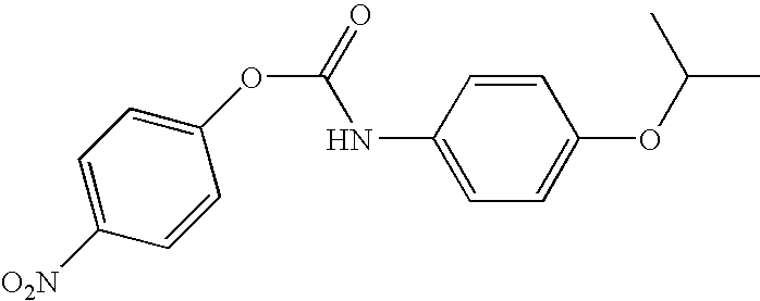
C1(NC(=O)OC2=CC=C([O2N])C=C2)=CC=C(OC(C)C)C=C1
